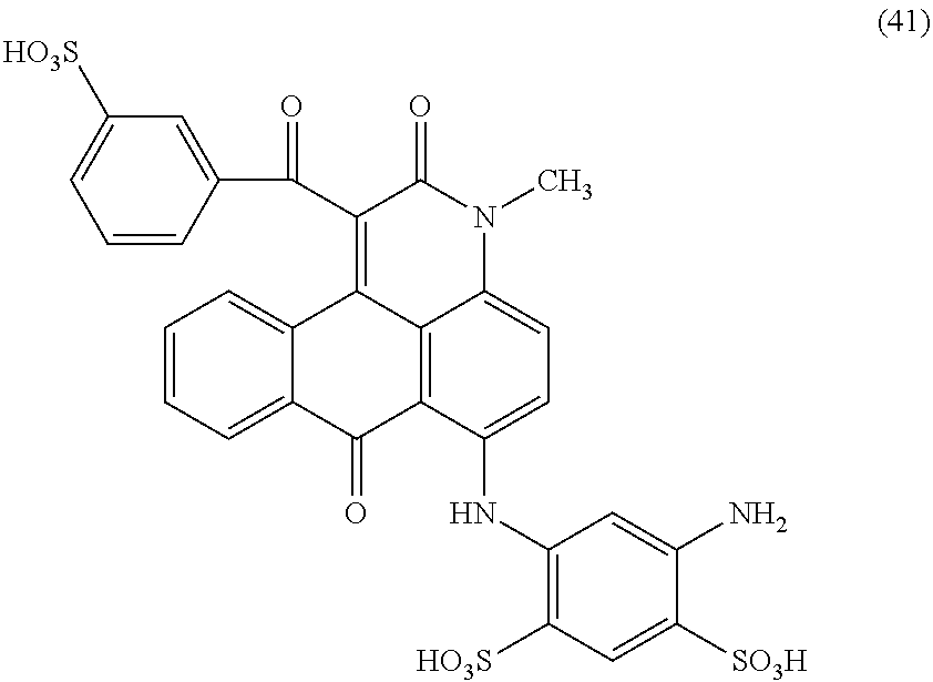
C12=CC=CC=C1C(=O)C1=C3C2=C(C(C2=CC([HO3S])=CC=C2)=O)C(=O)N(C)C3=CC=C1NC1=C([HO3S])C=C([SO3H])C(N)=C1
